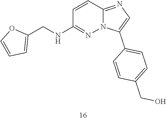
C(C1=CC=CO1)NC1=NN2C(=NC=C2C2=CC=C(CO)C=C2)C=C1
